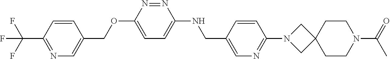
C1=CC(C(F)(F)F)=NC=C1COC1=CC=C(NCC2=CN=C(N3CC4(C3)CCN(C(=O)C)CC4)C=C2)N=N1
